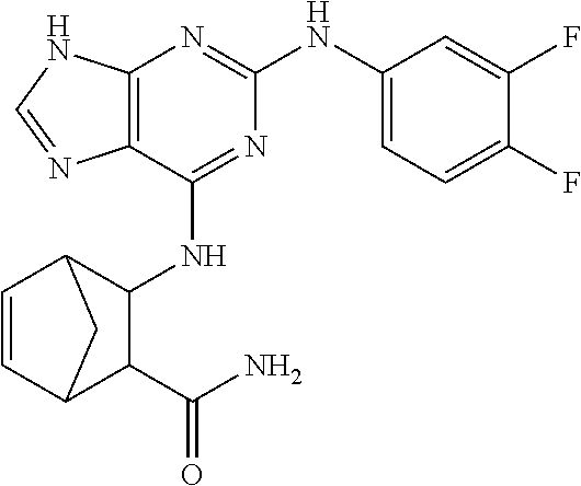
C12=C(C(NC3C4C=CC(C3C(N)=O)C4)=NC(NC3=CC=C(F)C(F)=C3)=N1)N=CN2
